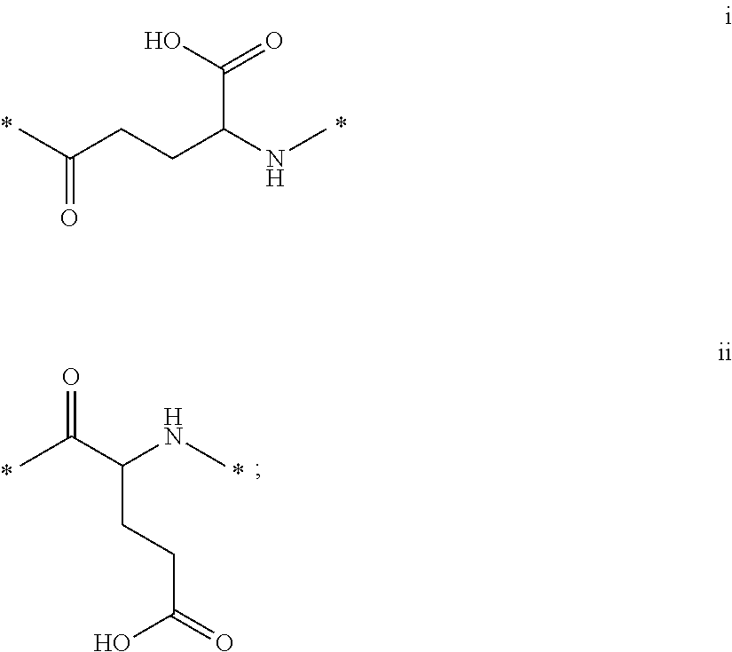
OC(=O)C(NC)CCC(C)=O.O=C(C(NC)CCC(=O)O)C
